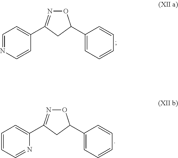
O1N=C(C2=CC=NC=C2)CC1C1=CC=CC=C1.O1N=C(C2=CC=CC=N2)CC1C1=CC=CC=C1
